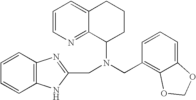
C1=CN=C2C(=C1)CCCC2N(CC1=C2C(=CC=C1)OCO2)CC1=NC2=C(N1)C=CC=C2
